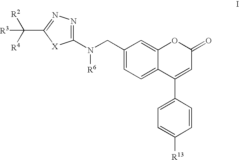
C1(CN(C2=NN=C(C([R2])([R4])[R3])[X]2)[R6])=CC=C2C(=C1)OC(=O)C=C2C1=CC=C([R13])C=C1
